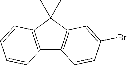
C12=C(C(C)(C)C3=C1C=CC(Br)=C3)C=CC=C2
